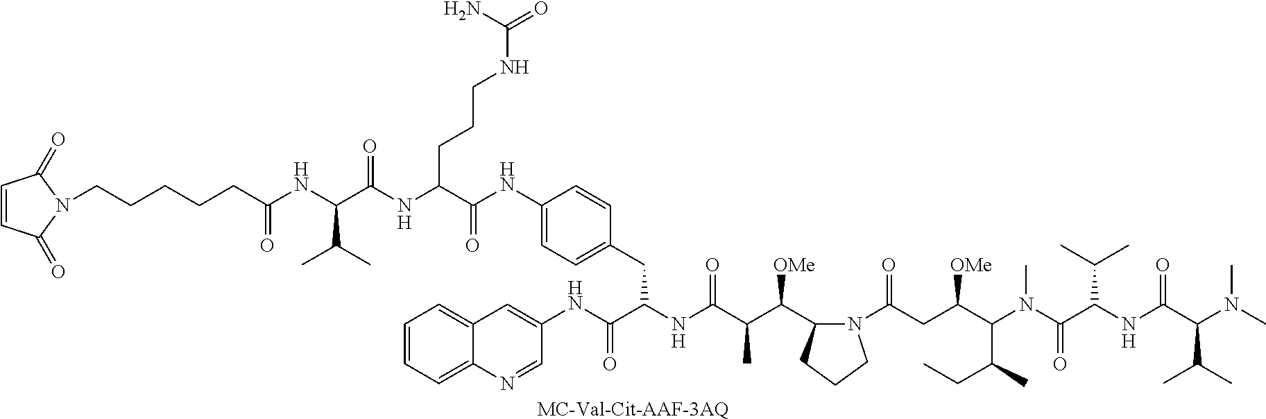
[MC-Val-Cit-AAF-3AQ].C1=CC=C2C(=C1)C=C(NC(C(NC(C(C(C1N(C(CC(C(N(C(C(NC(C(N(C)C)C(C)C)=O)C(C)C)=O)C)C(C)CC)[OMe])=O)CCC1)[OMe])C)=O)CC1=CC=C(NC(C(NC(C(C(C)C)NC(CCCCCN3C(=O)C=CC3=O)=O)=O)CCCNC(=O)N)=O)C=C1)=O)C=N2
